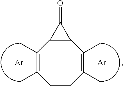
C1CC(C)=C(C)C2=C(C(C)=C1C)C2=O.[Ar].[Ar]
